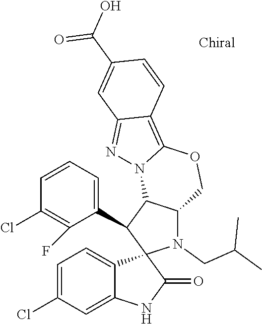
C1=C(Cl)C=C2C(=C1)C1(C(=O)N2)N(CC(C)C)C2C(C1C1=CC=CC(Cl)=C1F)N1C(=C3C(=N1)C=C(C(O)=O)C=C3)OC2
